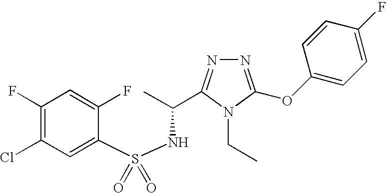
S(NC(C)C1=NN=C(OC2=CC=C(F)C=C2)N1CC)(=O)(=O)C1=CC(Cl)=C(F)C=C1F
